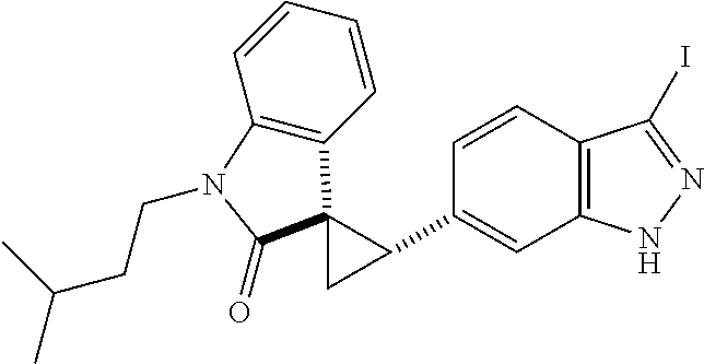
C1(C2C3(C4=C(C=CC=C4)N(CCC(C)C)C3=O)C2)=CC2=C(C=C1)C(I)=NN2
